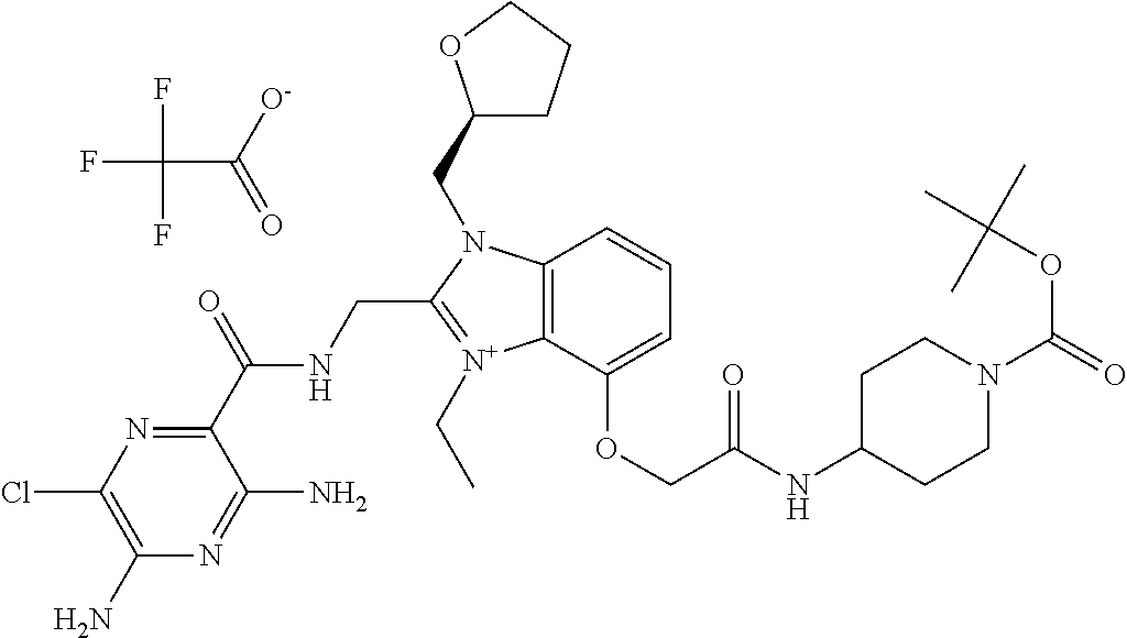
C1(C(NCC2=[N+](CC)C3=C(N2CC2CCCO2)C=CC=C3OCC(NC2CCN(C(=O)OC(C)(C)C)CC2)=O)=O)=NC(Cl)=C(N)N=C1N.FC(C([O-])=O)(F)F
